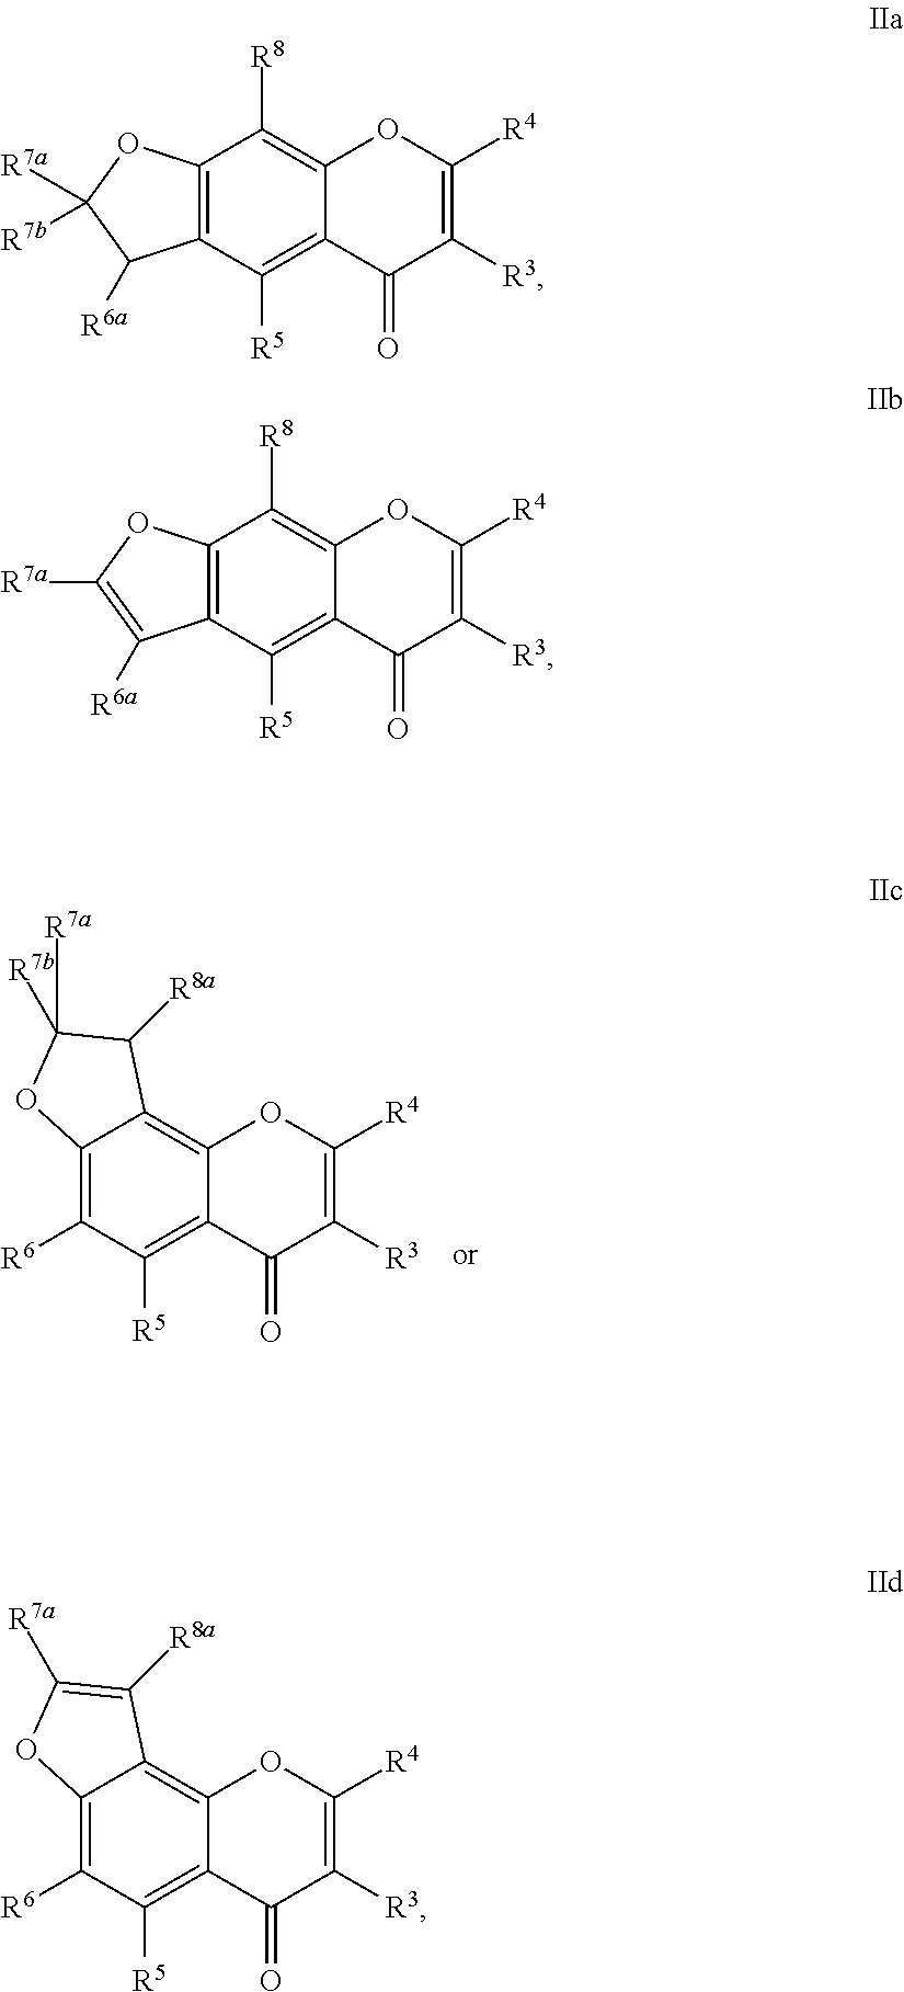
C12=C([R6])C([R5])=C3C(=C1C([R8a])C([R7b])([R7a])O2)OC([R4])=C([R3])C3=O.C12=C(C([R5])=C3C(=C1[R8])OC([R4])=C([R3])C3=O)C([R6a])C([R7a])([R7b])O2.C12=C(C([R5])=C3C(=C1[R8])OC([R4])=C([R3])C3=O)C([R6a])=C([R7a])O2.C12=C([R6])C([R5])=C3C(=C1C([R8a])=C([R7a])O2)OC([R4])=C([R3])C3=O
